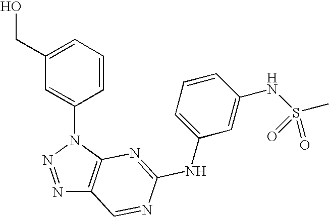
N1=NN(C2=CC(CO)=CC=C2)C2=C1C=NC(NC1=CC=CC(NS(C)(=O)=O)=C1)=N2
